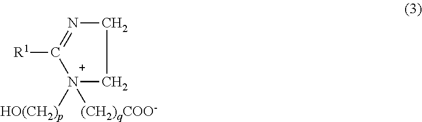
C1N=C([R1])[N+]([HO(CH2)p])([(CH2)qCOO-])C1
